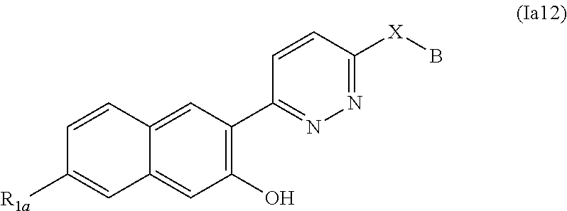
C12=CC(C3=NN=C([X]B)C=C3)=C(O)C=C1C=C([R1a])C=C2
